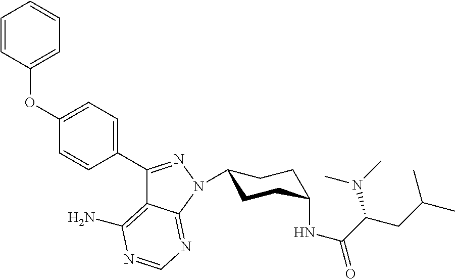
C1(C2=NN(C3CCC(NC(=O)C(CC(C)C)N(C)C)CC3)C3=NC=NC(N)=C23)=CC=C(OC2=CC=CC=C2)C=C1
